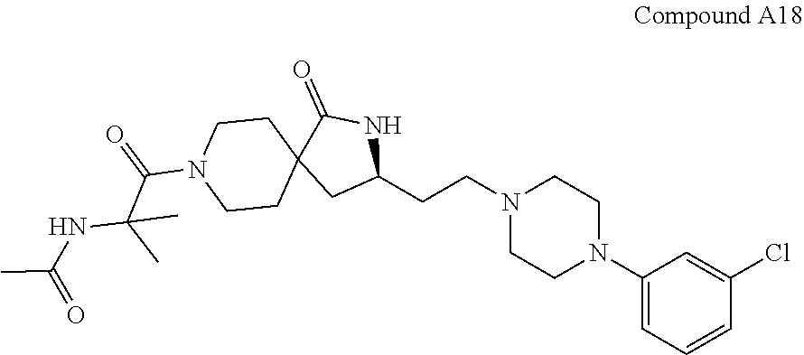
C1(N2CCN(CCC3NC(=O)C4(C3)CCN(C(C(NC(=O)C)(C)C)=O)CC4)CC2)=CC=CC(Cl)=C1
